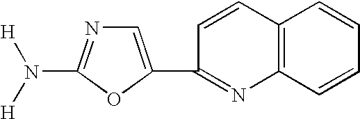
C12=C(C=CC=C1)N=C(C1=CN=C(N([H])[H])O1)C=C2
